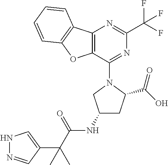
C1(NC(C(C2=CNN=C2)(C)C)=O)CC(C(O)=O)N(C2=NC(C(F)(F)F)=NC3=C2OC2=C3C=CC=C2)C1
